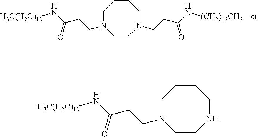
C1N(CCC(N[H3C(H2C)13])=O)CCN(CCC(N[(CH2)13CH3])=O)CCC1.C1N(CCC(N[H3C(H2C)13])=O)CC[NH]CCC1
